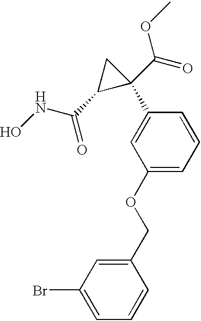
ONC(C1C(C(=O)OC)(C2=CC(OCC3=CC(Br)=CC=C3)=CC=C2)C1)=O
